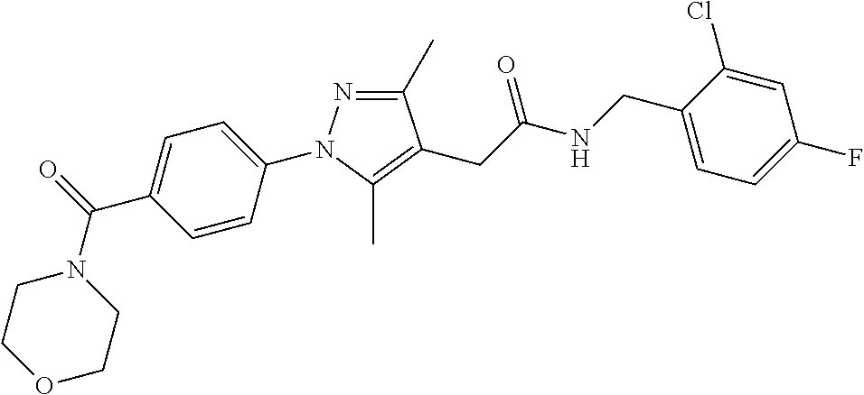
C1(C)=NN(C2=CC=C(C(=O)N3CCOCC3)C=C2)C(C)=C1CC(NCC1=CC=C(F)C=C1Cl)=O
